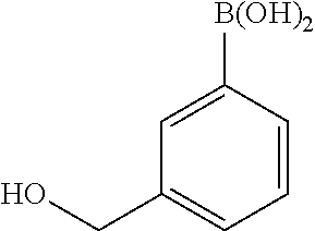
C1=CC([B(OH)2])=CC(CO)=C1
